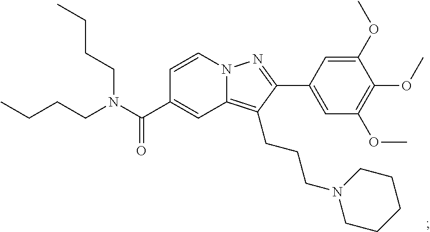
N12C(=C(CCCN3CCCCC3)C(C3=CC(OC)=C(OC)C(OC)=C3)=N1)C=C(C(N(CCCC)CCCC)=O)C=C2
